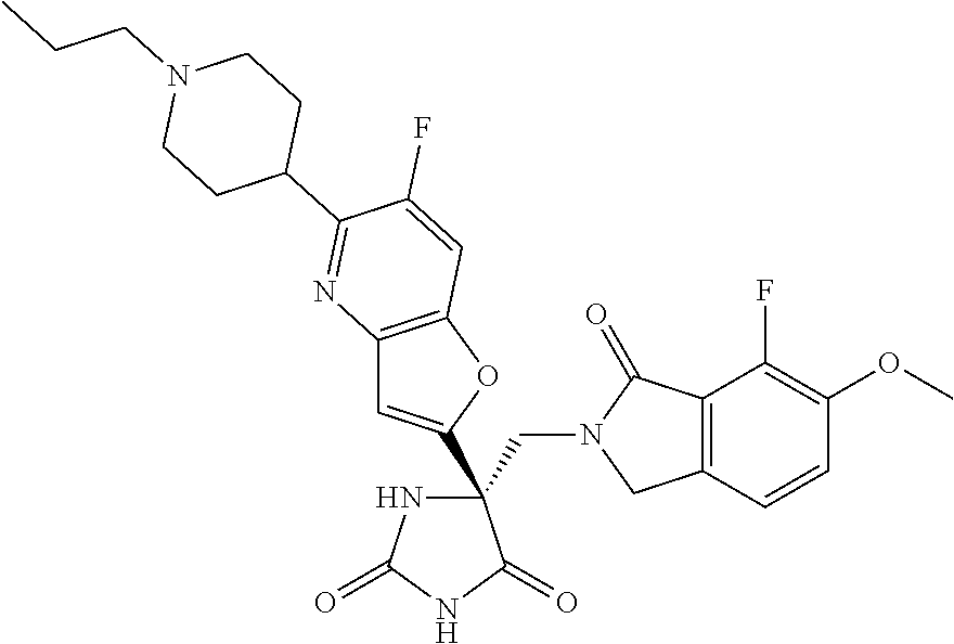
C(C1(C2=CC3=C(O2)C=C(F)C(C2CCN(CCC)CC2)=N3)NC(=O)NC1=O)N1CC2=C(C1=O)C(F)=C(OC)C=C2
